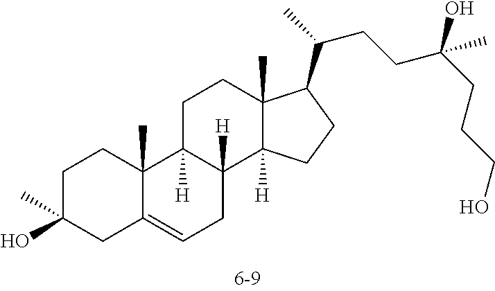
C1C(O)(C)CC2=CCC3([H])C([H])(C2(C)C1)CCC1(C)C3([H])CCC1C(CCC(CCCO)(O)C)C
